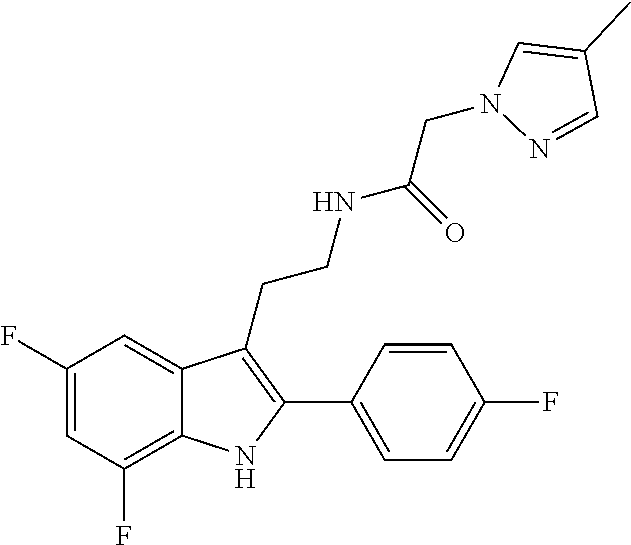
C1(F)=CC(F)=C2C(=C1)C(CCNC(CN1N=CC(C)=C1)=O)=C(C1=CC=C(F)C=C1)N2
